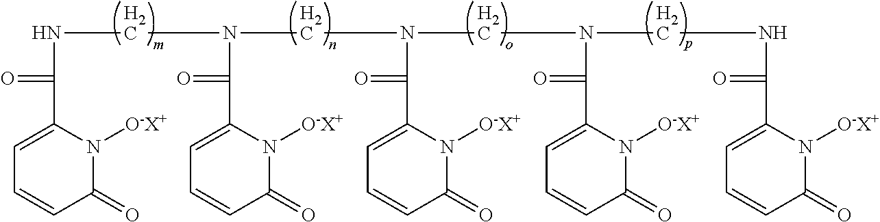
C1=C(C(=O)NCN(C(C2=CC=CC(=O)N2[O-X+])=O)CN(C(C2=CC=CC(=O)N2[O-X+])=O)CN(C(C2=CC=CC(=O)N2[O-X+])=O)CNC(C2=CC=CC(=O)N2[O-X+])=O)N([O-X+])C(=O)C=C1
